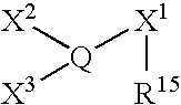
[X2][Q]([X1][R15])[X3]
